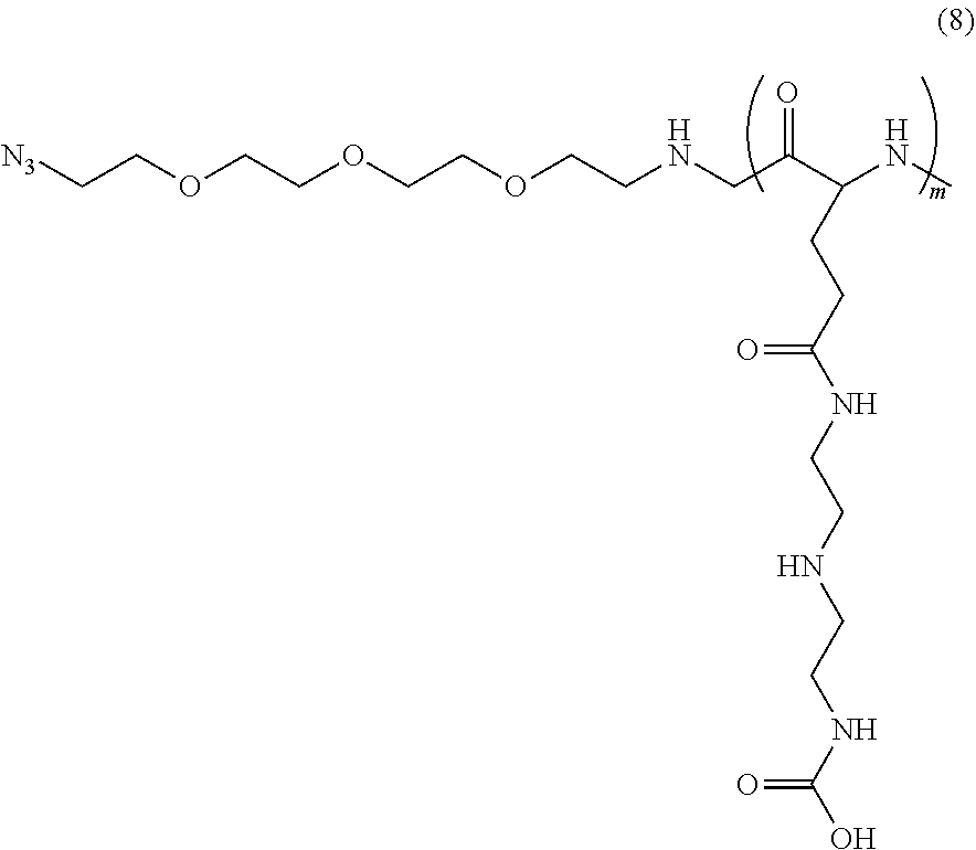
C(C(C(NC)CCC(NCCNCCNC(O)=O)=O)=O)NCCOCCOCCOCC[N3]
